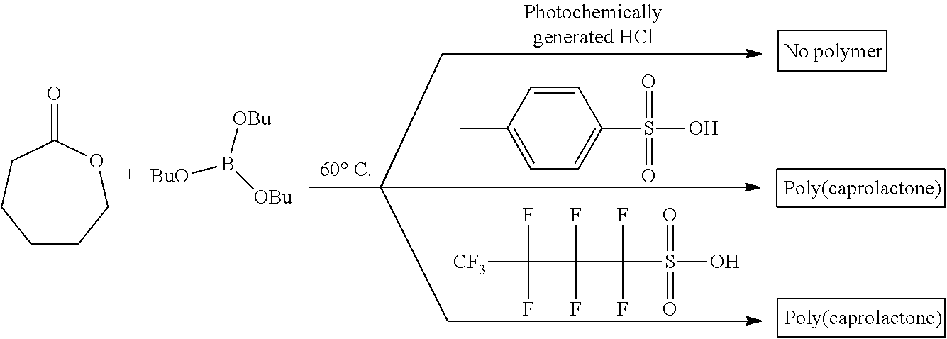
C1=C(C)C=CC(S(O)(=O)=O)=C1.C(S(O)(=O)=O)(F)(F)C(F)(F)C(F)(F)[CF3].C1CCOC(=O)CC1.[BuO]B([OBu])[OBu]
